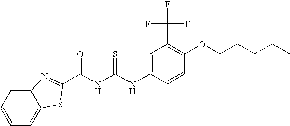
C12=CC=CC=C1SC(C(NC(NC1=CC(C(F)(F)F)=C(OCCCCC)C=C1)=S)=O)=N2
